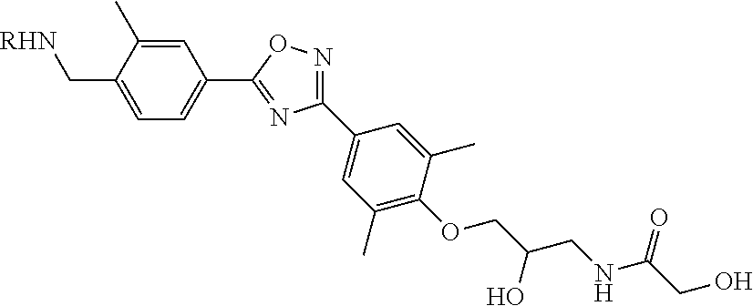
C1=C(C)C(C[RHN])=CC=C1C1=NC(C2=CC(C)=C(OCC(CNC(CO)=O)O)C(C)=C2)=NO1
